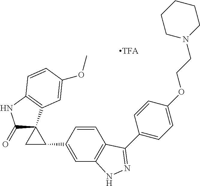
C1(C2=NNC3=C2C=CC(C2CC24C(=O)NC2=C4C=C(OC)C=C2)=C3)=CC=C(OCCN2CCCCC2)C=C1
